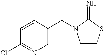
C1=CC(CN2CCSC2=N)=CN=C1Cl
